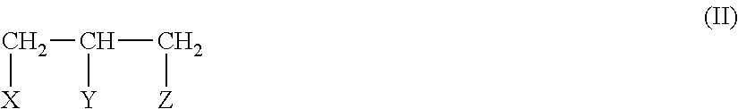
C([X])C(C[Z])[Y]
